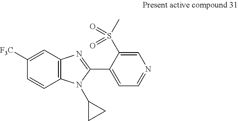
C1=C([F3C])C=CC2=C1N=C(C1=CC=NC=C1S(C)(=O)=O)N2C1CC1
